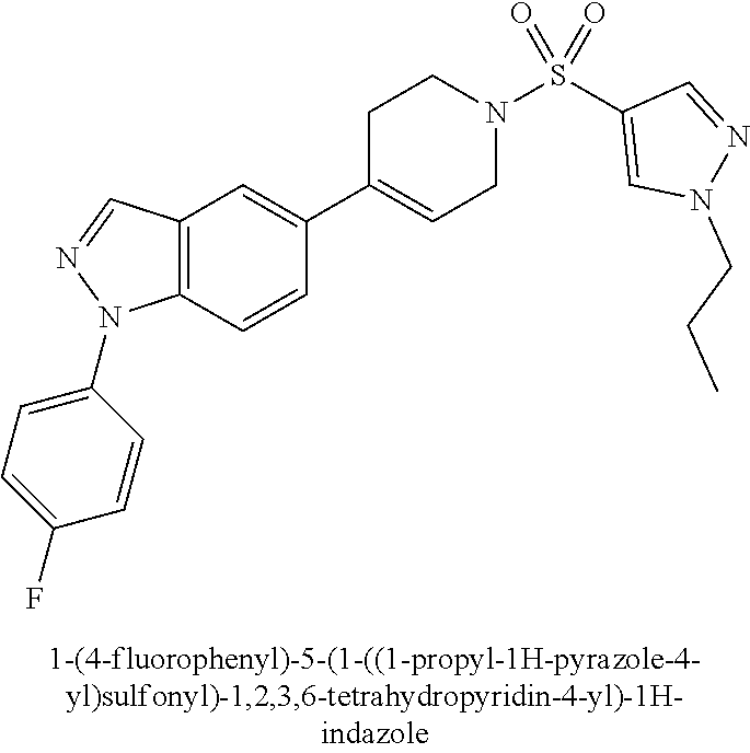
C12=C(C=CC(C3=CCN(S(C4=CN(CCC)N=C4)(=O)=O)CC3)=C1)N(C1=CC=C(F)C=C1)N=C2
